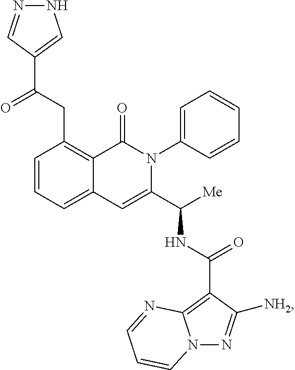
C1(CC(C2=CNN=C2)=O)=C2C(=CC=C1)C=C(C([Me])NC(C1=C3N(N=C1[NH2])C=CC=N3)=O)N(C1=CC=CC=C1)C2=O
